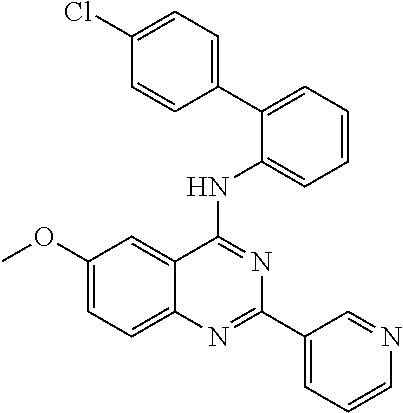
C1(OC)=CC=C2C(=C1)C(NC1=CC=CC=C1C1=CC=C(Cl)C=C1)=NC(C1=CC=CN=C1)=N2
